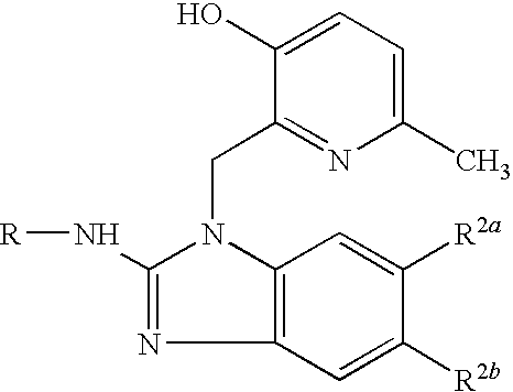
C1(CN2C3=C(N=C2N[R])C=C([R2b])C([R2a])=C3)=NC(C)=CC=C1O
